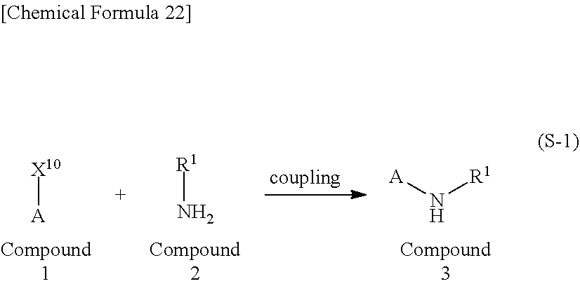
[X10][A].[R1]N.[A]N[R1]
